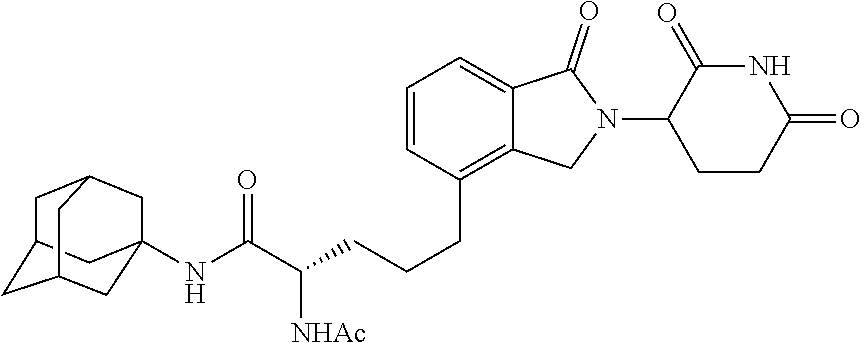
N(C(C([NHAc])CCCC1=C2C(=CC=C1)C(=O)N(C1CCC(=O)NC1=O)C2)=O)C12CC3CC(CC(C1)C3)C2
